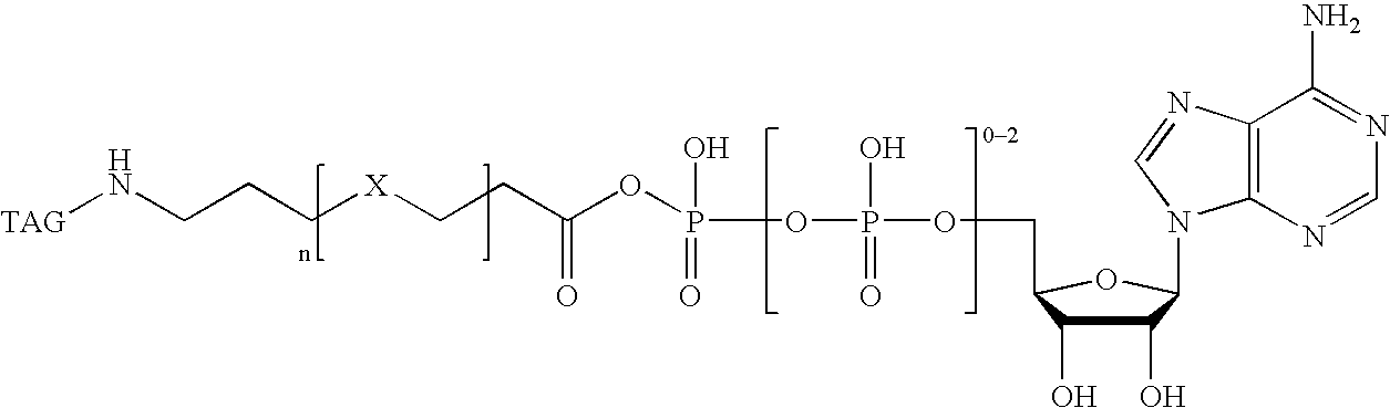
C(C1C(O)C(O)C(N2C3=C(C(N)=NC=N3)N=C2)O1)OP(=O)(O)OP(=O)(O)OC(CC[X]CCCN[TAG])=O
